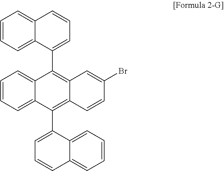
C1=CC=C2C(=C1)C=CC=C2C1=C2C(=C(C3=CC=CC4=CC=CC=C34)C3=CC=CC=C13)C=CC(Br)=C2
